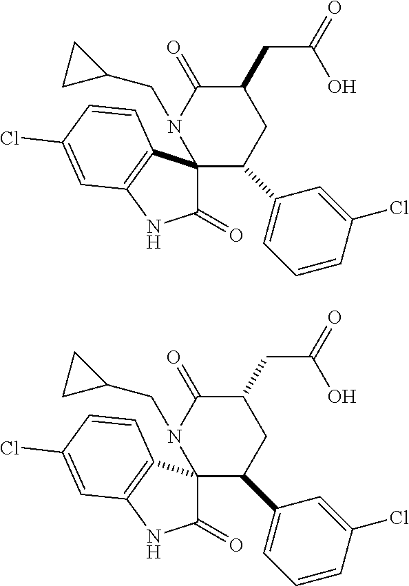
C1C(CC(=O)O)C(=O)N(CC2CC2)C2(C1C1=CC=CC(Cl)=C1)C(=O)NC1=C2C=CC(Cl)=C1.C1C(CC(=O)O)C(=O)N(CC2CC2)C2(C1C1=CC=CC(Cl)=C1)C(=O)NC1=C2C=CC(Cl)=C1
